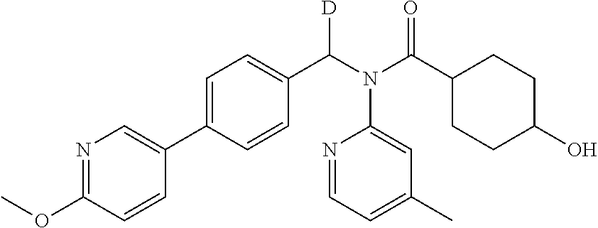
C1=C(C2=CN=C(OC)C=C2)C=CC(C(N(C(C2CCC(O)CC2)=O)C2=CC(C)=CC=N2)[D])=C1
